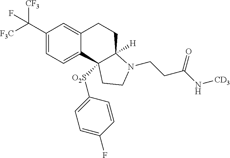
C1(C([F3C])([CF3])F)=CC=C2C(=C1)CCC1([H])C2([O2S]C2=CC=C(F)C=C2)CCN1CCC(N[CD3])=O
